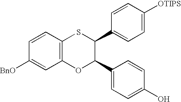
C1=CC2=C(C=C1[BnO])OC(C1=CC=C(O)C=C1)C(C1=CC=C([OTIPS])C=C1)S2
